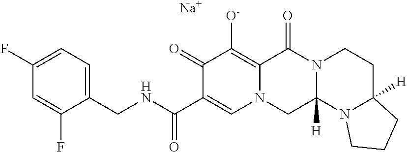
C1(CNC(C2=CN3C(=C([O-])C2=O)C(=O)N2C([H])(C3)N3C([H])(CC2)CCC3)=O)=CC=C(F)C=C1F.[Na]
